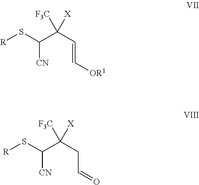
[R]SC(C(CC=O)([X])[F3C])[CN].[R]SC(C(C=C[OR1])([X])[F3C])[CN]
